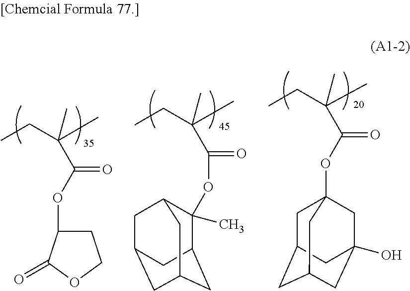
O(C(C(C)(C)CC)=O)C12CC3CC(CC(O)(C1)C3)C2.C(C(C)(C)CC)(=O)OC1(C)C2CC3CC(CC1C3)C2.O(C(C(C)(C)CC)=O)C1CCOC1=O
